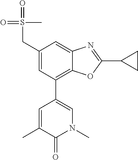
CC1=CC(C2=C3C(=CC(CS(=O)(C)=O)=C2)N=C(C2CC2)O3)=CN(C)C1=O
